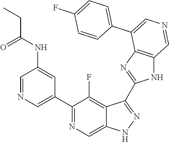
C1(C2=CN=CC(NC(=O)CC)=C2)=NC=C2C(=C1F)C(C1=NC3=C(N1)C=NC=C3C1=CC=C(F)C=C1)=NN2
